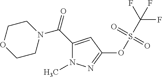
C1(C(N2CCOCC2)=O)=CC(OS(C(F)(F)F)(=O)=O)=NN1C
